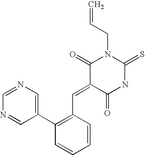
C1(=CC2=C(C3=CN=CN=C3)C=CC=C2)C(=O)NC(=S)N(CC=C)C1=O
